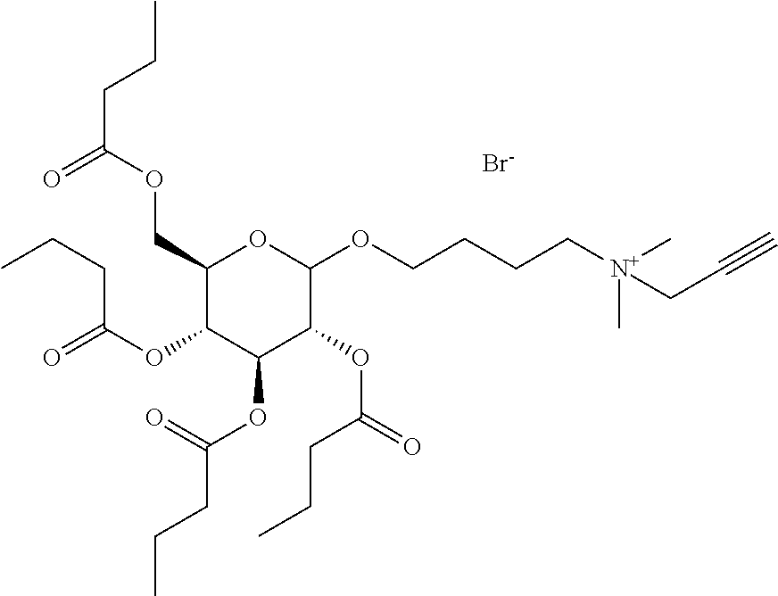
C(C[N+](C)(C)CCCCOC1OC(COC(=O)CCC)C(OC(=O)CCC)C(OC(CCC)=O)C1OC(CCC)=O)#C.[Br-]
